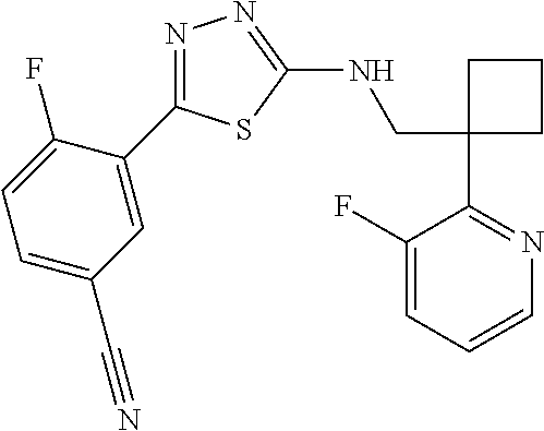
C1(CNC2=NN=C(C3=CC(C#N)=CC=C3F)S2)(C2=NC=CC=C2F)CCC1
